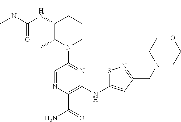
N1(C2=NC(NC3=CC(CN4CCOCC4)=NS3)=C(C(=O)N)N=C2)CCCC(NC(=O)N(C)C)C1C
